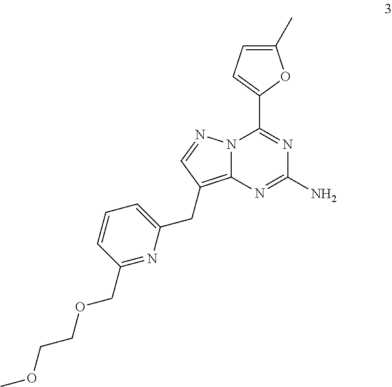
N12C(=C(CC3=CC=CC(COCCOC)=N3)C=N1)N=C(N)N=C2C1=CC=C(C)O1
